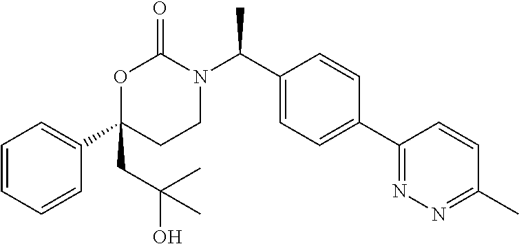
C1=CC=CC(C2(CC(O)(C)C)CCN(C(C3=CC=C(C4=NN=C(C)C=C4)C=C3)C)C(=O)O2)=C1
